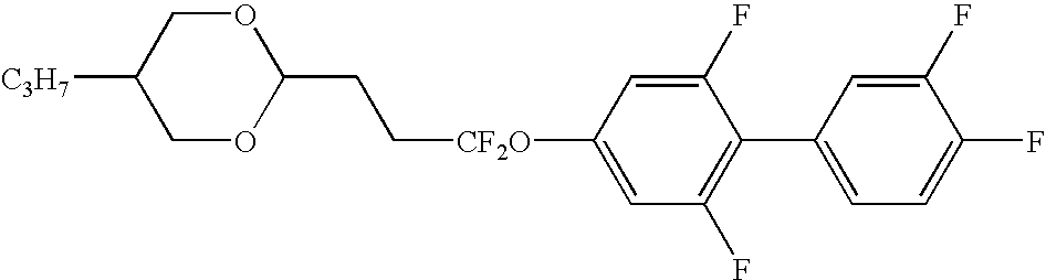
C([CF2O]C1=CC(F)=C(C2=CC=C(F)C(F)=C2)C(F)=C1)CC1OCC([C3H7])CO1
